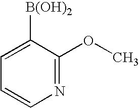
C1=C([B(OH)2])C(OC)=NC=C1
